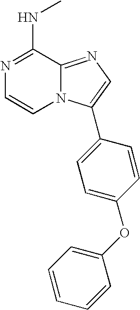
N1=C(NC)C2=NC=C(C3=CC=C(OC4=CC=CC=C4)C=C3)N2C=C1
